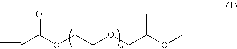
C(C(OC(COCC1OCCC1)C)=O)=C
